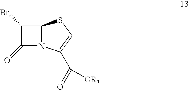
C1(Br)C(=O)N2C1SC=C2C(=O)[OR3]
